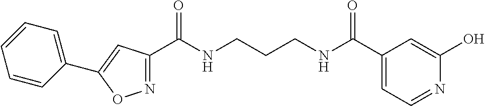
C1(C(NCCCNC(C2=CC=NC(O)=C2)=O)=O)=NOC(C2=CC=CC=C2)=C1
